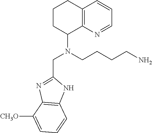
C1CCC2=C(C1N(CCCCN)CC1=NC3=C(N1)C=CC=C3[CH3O])N=CC=C2
